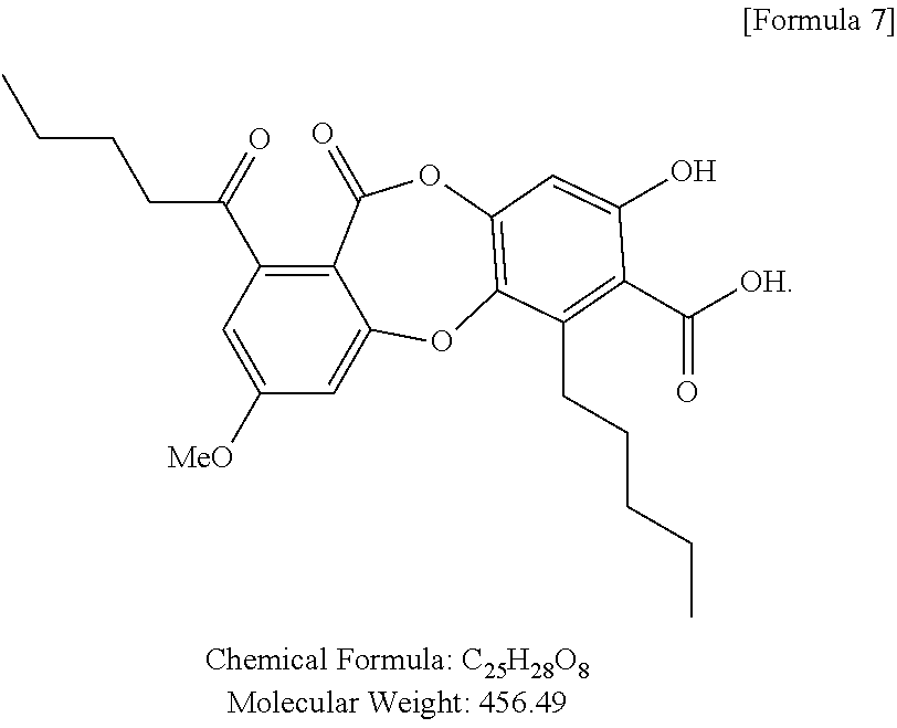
C12=C(C(=O)CCCC)C=C([MeO])C=C1OC1=C(OC2=O)C=C(O)C(C([OH])=O)=C1CCCCC
